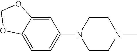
C1=C2C(=CC=C1N1CCN(C)CC1)OCO2
